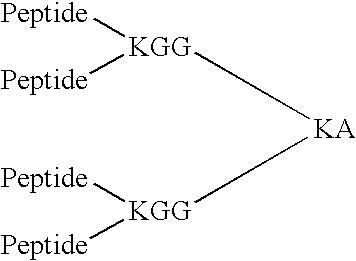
[Peptide][KGG]([Peptide])[KA][KGG]([Peptide])[Peptide]
